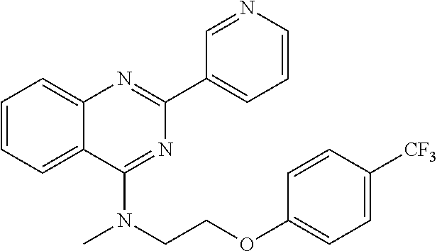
C1(C2=CC=CN=C2)=NC2=CC=CC=C2C(N(CCOC2=CC=C([CF3])C=C2)C)=N1
